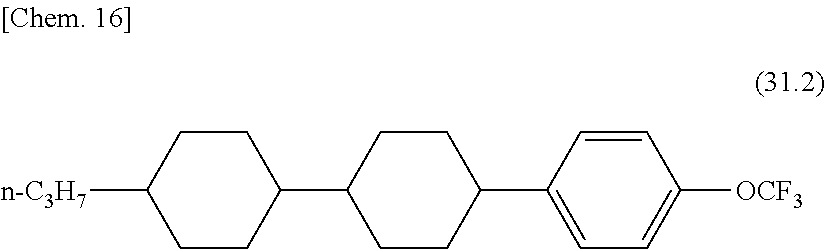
C1CC([n-C3H7])CCC1C1CCC(C2=CC=C([OCF3])C=C2)CC1
